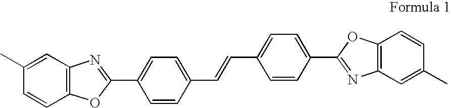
C1=C(C)C=CC2=C1N=C(C1=CC=C(C=CC3=CC=C(C4=NC5=C(C=CC(C)=C5)O4)C=C3)C=C1)O2
